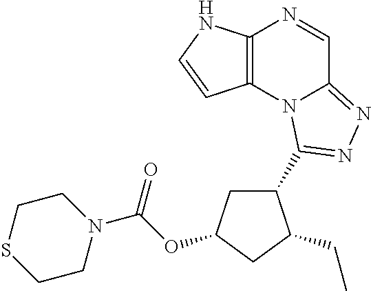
C12=C(N3C(=NN=C3C3CC(OC(N4CCSCC4)=O)CC3CC)C=N1)C=CN2
